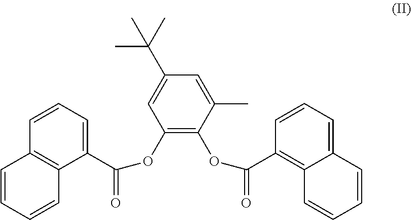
C1=CC=CC2=C1C=CC=C2C(OC1=C(OC(C2=C3C(=CC=C2)C=CC=C3)=O)C(C)=CC(C(C)(C)C)=C1)=O
